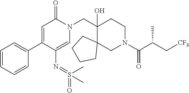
C1(C2=CC(=O)N(CC3(O)C4(CN(C(=O)C(C[CF3])C)CC3)CCCC4)C=C2N=S(C)(=O)C)=CC=CC=C1
